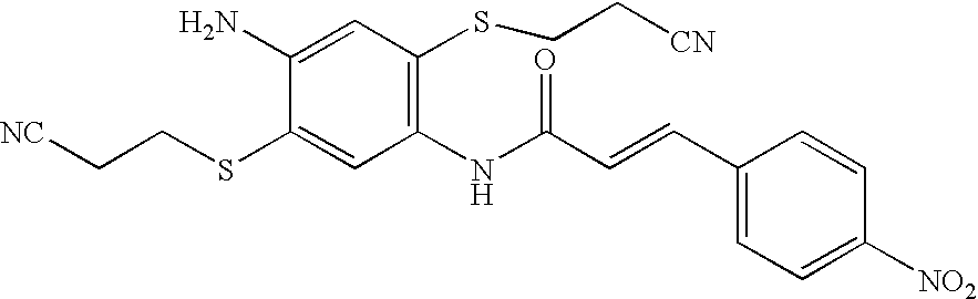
C1=C(N)C(SCC[NC])=CC(NC(C=CC2=CC=C([NO2])C=C2)=O)=C1SCC[CN]
